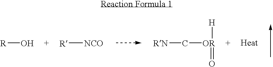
[R]O.[R][NCO].[RN]C[OR]([H])=O
